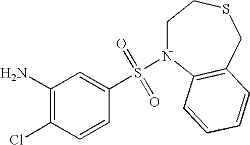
C1(N)=C(Cl)C=CC(S(=O)(=O)N2CCSCC3=C2C=CC=C3)=C1
